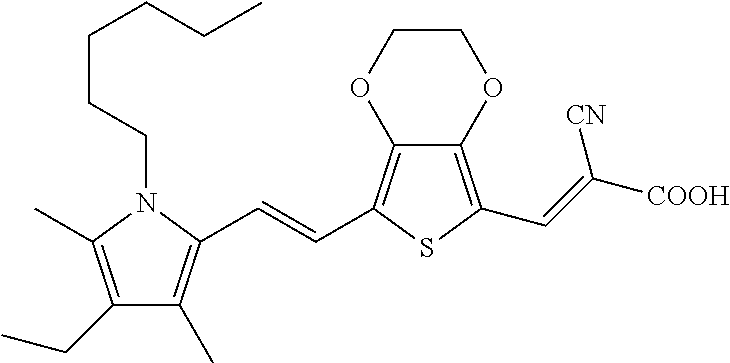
C1(CC)=C(C)N(CCCCCC)C(C=CC2=C3C(=C(C=C([COOH])[CN])S2)OCCO3)=C1C
